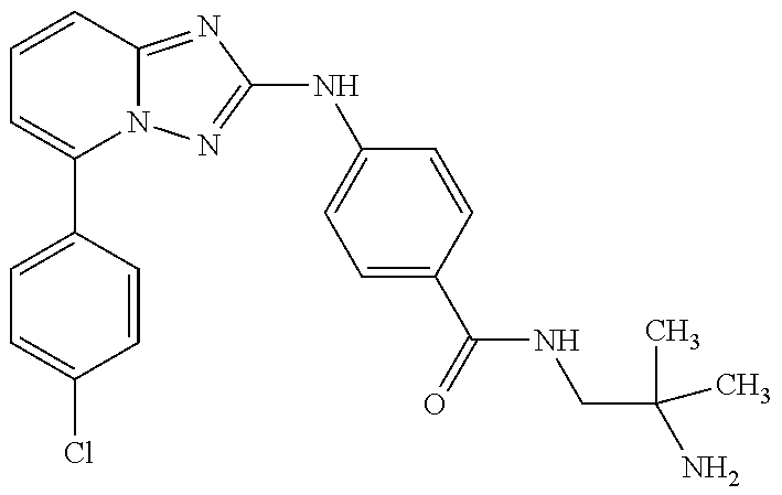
C1=C(C2=CC=CC3=NC(NC4=CC=C(C(=O)NCC(N)(C)C)C=C4)=NN23)C=CC(Cl)=C1
